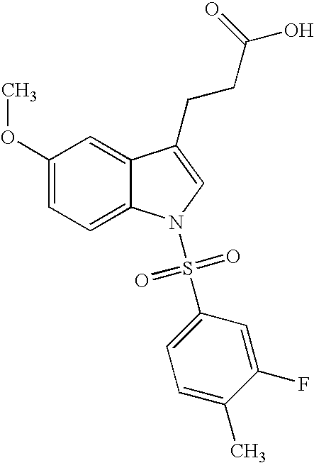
C12=CC(OC)=CC=C1N(S(C1=CC=C(C)C(F)=C1)(=O)=O)C=C2CCC(=O)O
